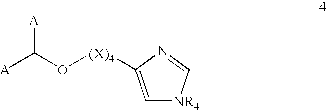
C1=C([(X)4]OC([A])[A])N=C[NR4]1
